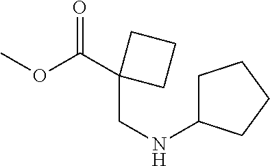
O=C(OC)C1(CNC2CCCC2)CCC1
